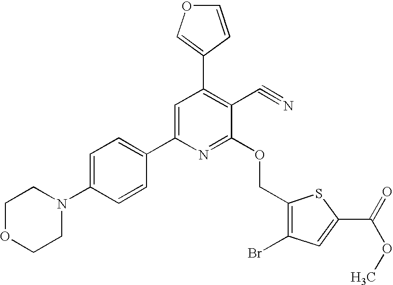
C1=C(N2CCOCC2)C=CC(C2=CC(C3=COC=C3)=C(C#N)C(OCC3=C(Br)C=C(C(=O)OC)S3)=N2)=C1
